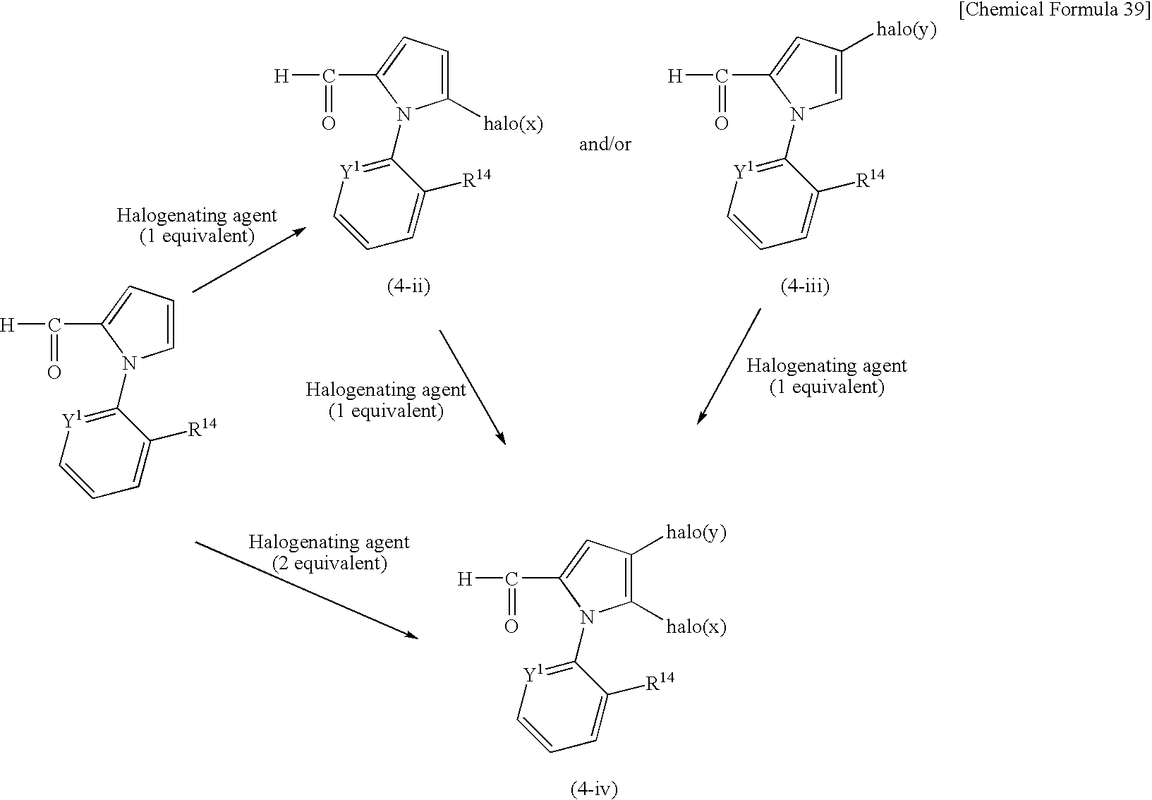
C1([halo(x)])=CC=C(C(=O)[H])N1C1=[Y1]C=CC=C1[R14].C1=C([halo(y)])C=C(C(=O)[H])N1C1=[Y1]C=CC=C1[R14].C1=CC=C(C(=O)[H])N1C1=[Y1]C=CC=C1[R14].C1([halo(x)])=C([halo(y)])C=C(C(=O)[H])N1C1=[Y1]C=CC=C1[R14]
